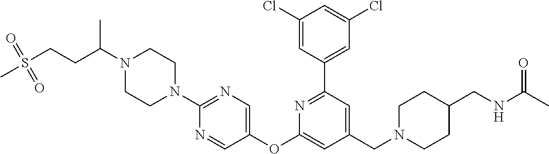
N1(C(CCS(=O)(=O)C)C)CCN(C2=NC=C(OC3=CC(CN4CCC(CNC(C)=O)CC4)=CC(C4=CC(Cl)=CC(Cl)=C4)=N3)C=N2)CC1
